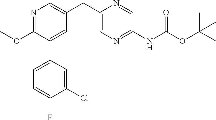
O(C1=NC=C(CC2=CN=C(NC(OC(C)(C)C)=O)C=N2)C=C1C1=CC=C(F)C(Cl)=C1)C
